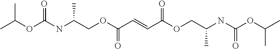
C(OC(NC(COC(C=CC(OCC(NC(OC(C)C)=O)C)=O)=O)C)=O)(C)C
